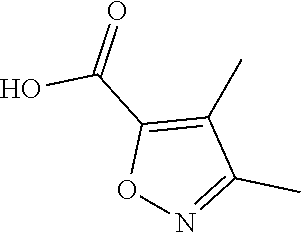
OC(C1=C(C)C(C)=NO1)=O
